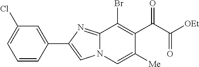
C1(Br)=C(C(=O)C([OEt])=O)C([Me])=CN2C1=NC(C1=CC(Cl)=CC=C1)=C2
